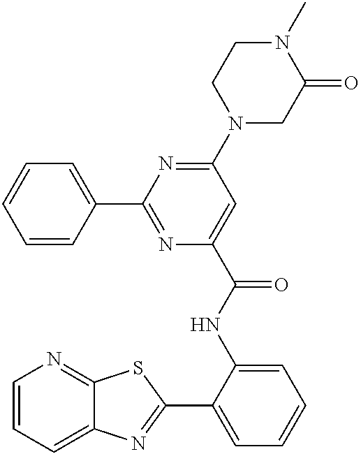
C1=CC=C2C(=N1)SC(C1=CC=CC=C1NC(=O)C1=CC(N3CC(=O)N(C)CC3)=NC(C3=CC=CC=C3)=N1)=N2
